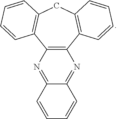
C1=CC2=NC3=C(N=C2C=C1)C1=C(CC2=C3C=CC=C2)C=CC=C1
